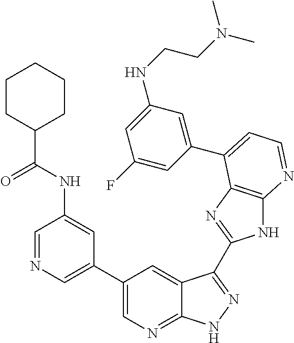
C1=NC=C(C2=CN=C3C(=C2)C(C2=NC4=C(N2)N=CC=C4C2=CC(NCCN(C)C)=CC(F)=C2)=NN3)C=C1NC(C1CCCCC1)=O
